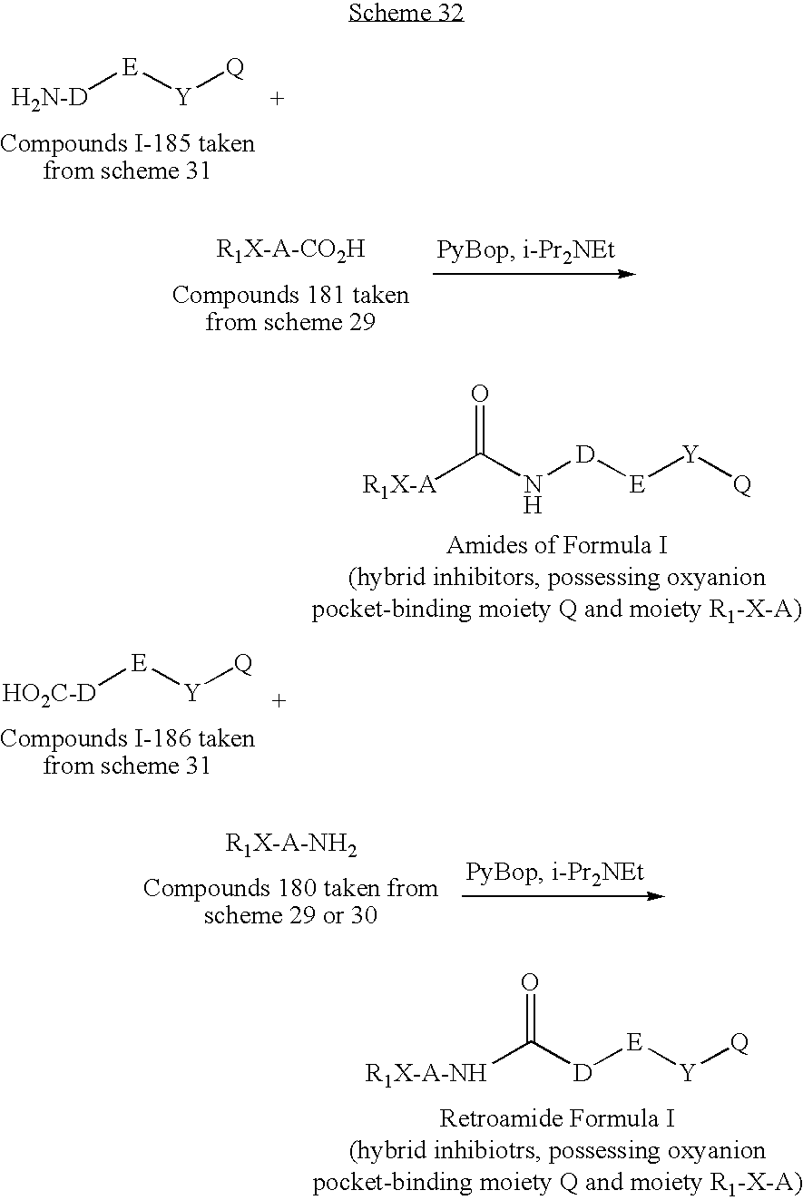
[R1X-A]C(N[D][E][Y][Q])=O.[H2N-D][E][Y][Q].[HO2C-D][E][Y][Q].[R1X-A-NH]C([D][E][Y][Q])=O
